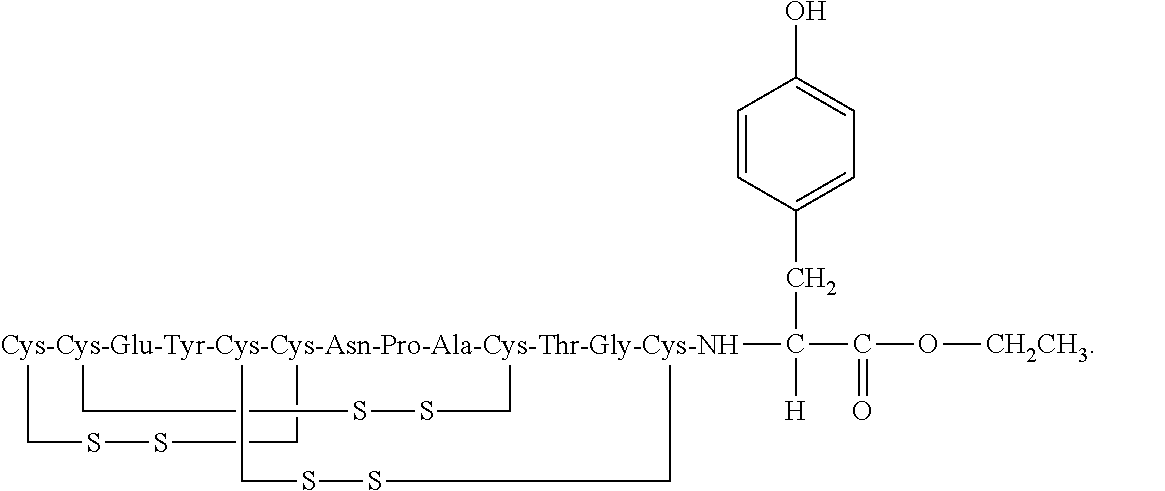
[Cys-Cys-Glu-Tyr-Cys-Cys-Asn-Pro-Ala-Cys-Thr-Gly-Cys-NH]123(C(CC4=CC=C(O)C=C4)([H])C(O[CH2CH3])=O)(CSSC1)(CSSC2)CSSC3
